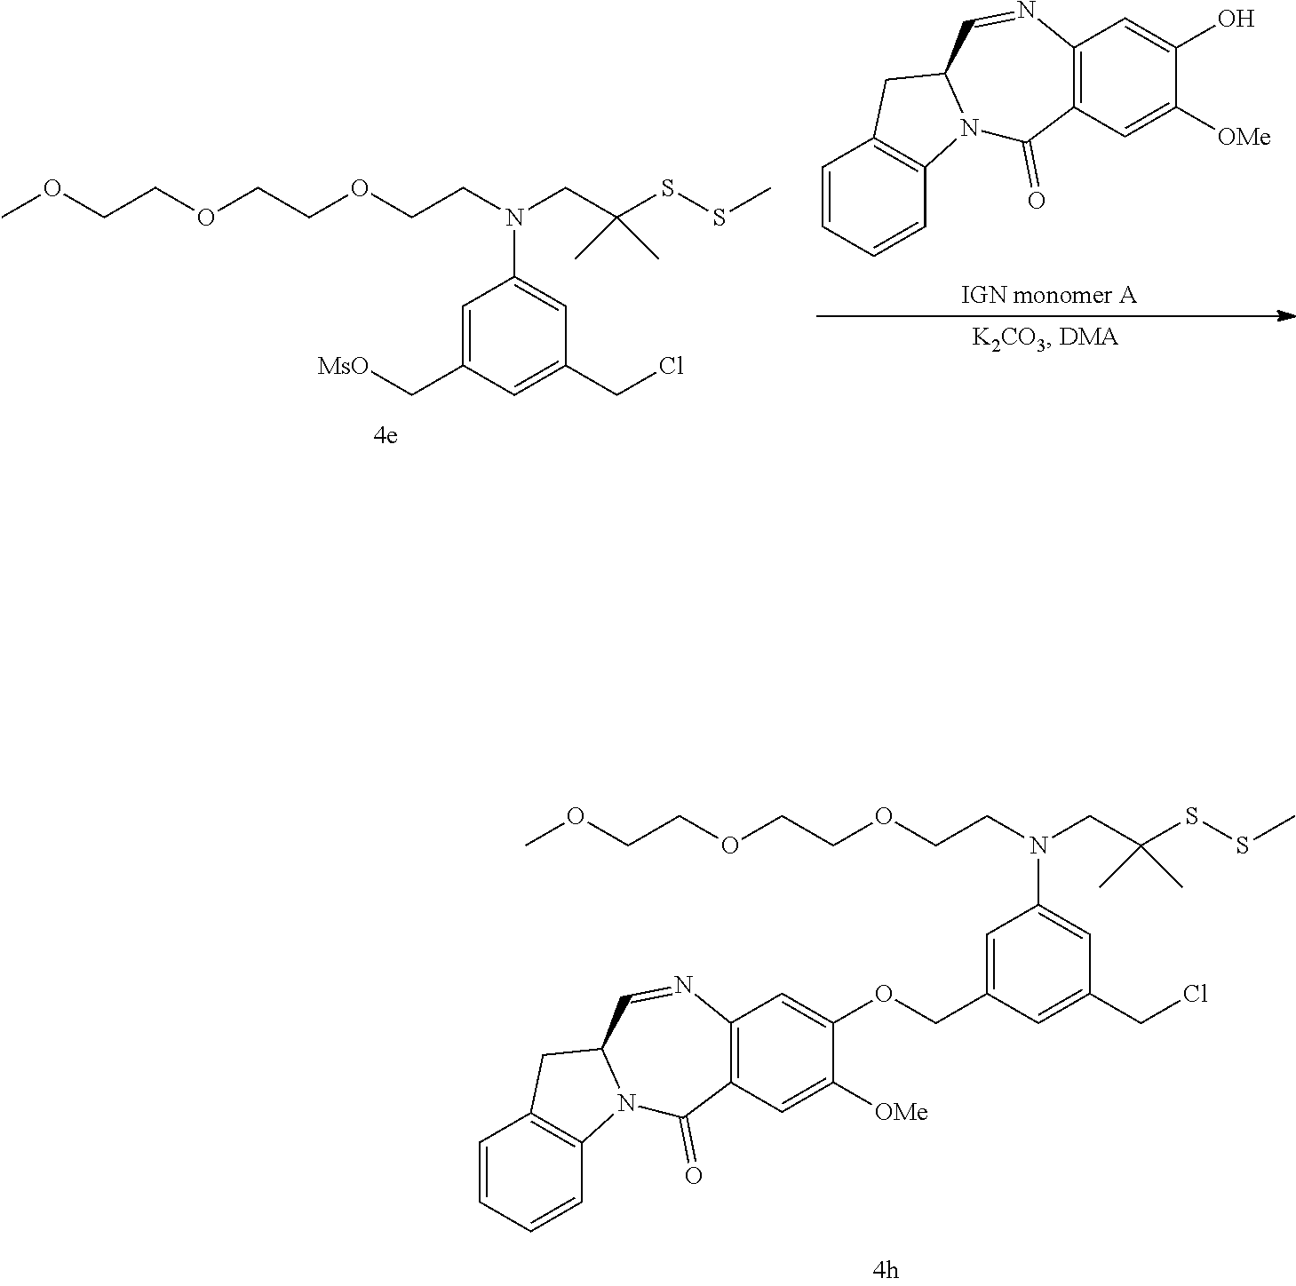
C1=C(COC2=CC3=C(C(=O)N4C5=C(C=CC=C5)CC4C=N3)C=C2[OMe])C=C(CCl)C=C1N(CCOCCOCCOC)CC(SSC)(C)C.C1=CC=CC2=C1CC1N2C(=O)C2=C(N=C1)C=C(O)C([OMe])=C2.C1=C(C[MsO])C=C(CCl)C=C1N(CCOCCOCCOC)CC(SSC)(C)C
